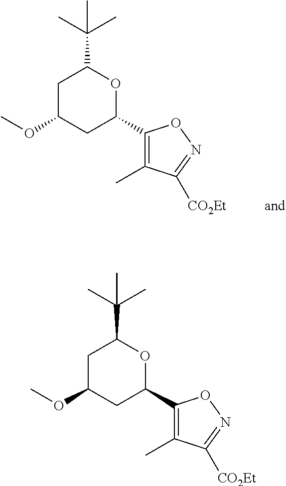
C1(C2OC(C(C)(C)C)CC(OC)C2)=C(C)C([CO2Et])=NO1.C1(C2OC(C(C)(C)C)CC(OC)C2)=C(C)C([CO2Et])=NO1
